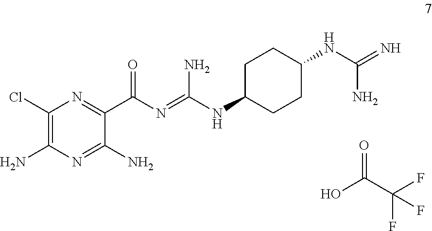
C(NC1CCC(NC(=N)N)CC1)(=NC(C1=NC(Cl)=C(N)N=C1N)=O)N.O=C(C(F)(F)F)O
